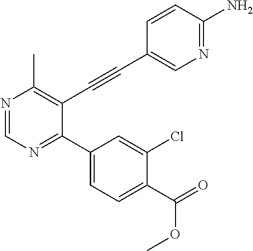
N1=CN=C(C2=CC=C(C(=O)OC)C(Cl)=C2)C(C#CC2=CN=C(N)C=C2)=C1C
